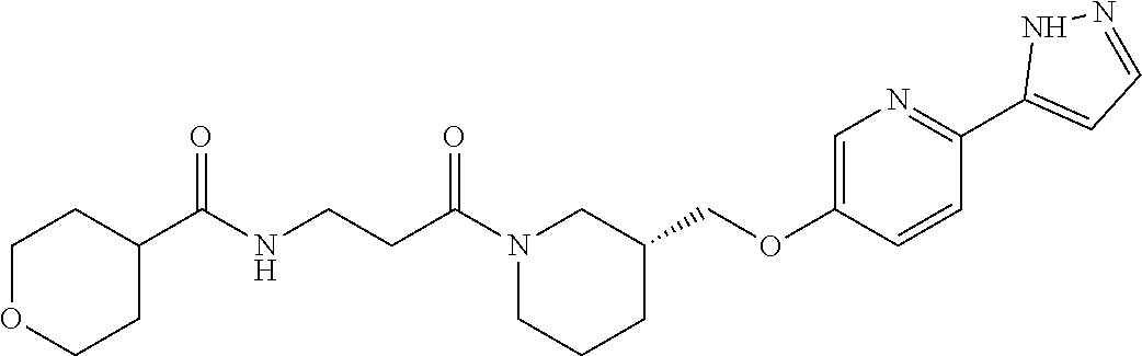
C1CC(COC2=CN=C(C3=CC=NN3)C=C2)CN(C(CCNC(C2CCOCC2)=O)=O)C1
